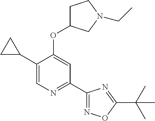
C1(C2CC2)=CN=C(C2=NOC(C(C)(C)C)=N2)C=C1OC1CCN(CC)C1
